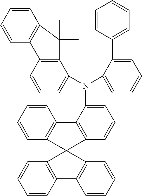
C1=CC2=C(C=C1)C1(C3=C2C=CC=C3)C2=C(C=CC=C2)C2=C1C=CC=C2N(C1=CC=CC2=C1C(C)(C)C1=C2C=CC=C1)C1=CC=CC=C1C1=CC=CC=C1
